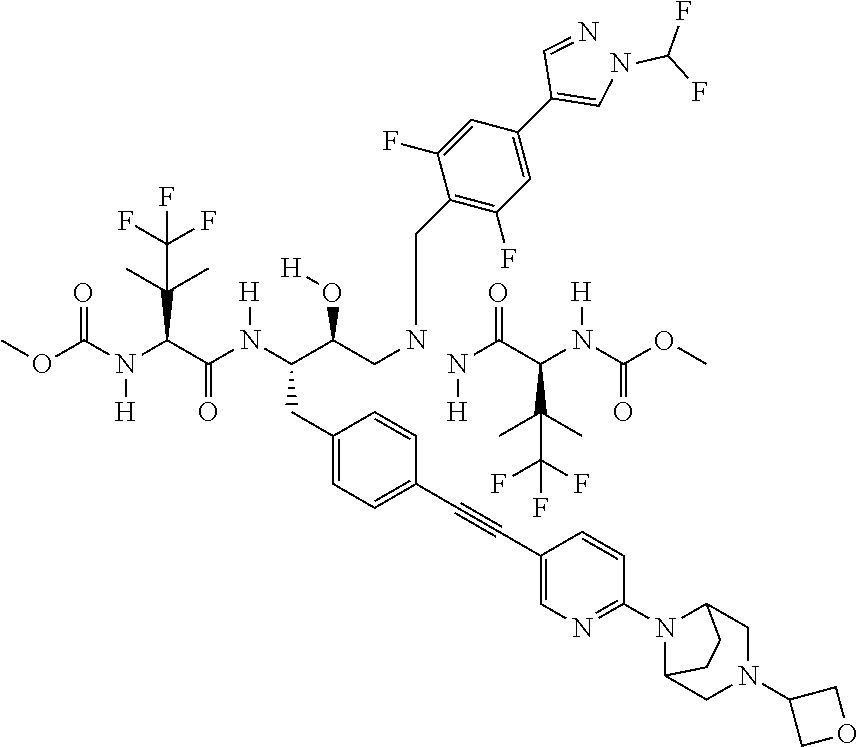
N(C(C(N(C(OC)=O)[H])C(C)(C)C(F)(F)F)=O)[H].C1(CC(C(CNCC2=C(F)C=C(C(=CNC(F)F)C=N)C=C2F)O[H])N(C(C(N(C(OC)=O)[H])C(C)(C)C(F)(F)F)=O)[H])=CC=C(C#CC2=CN=C(N3C4CN(C5COC5)CC3CC4)C=C2)C=C1
